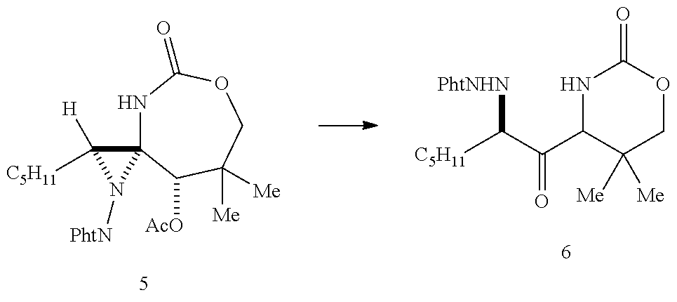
N1C2(C([AcO])C([Me])([Me])COC1=O)C([H])([C5H11])N2[PhtN].[C5H11]C(C(C1C([Me])([Me])COC(=O)N1)=O)[PhtNHN]
